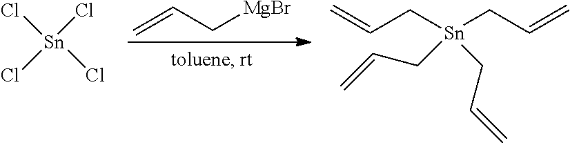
[Sn](Cl)(Cl)(Cl)Cl.C(C[Sn](CC=C)(CC=C)CC=C)=C.C=CC[MgBr]
